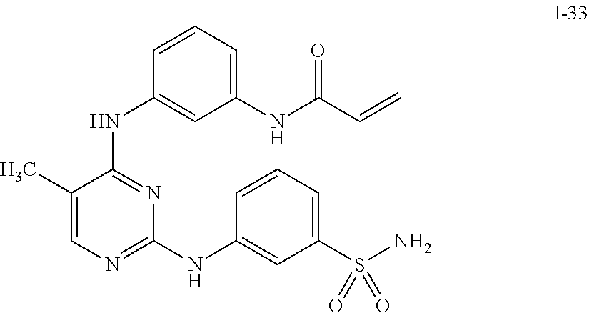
C1(C)=CN=C(NC2=CC(S(=O)(=O)N)=CC=C2)N=C1NC1=CC(NC(C=C)=O)=CC=C1
